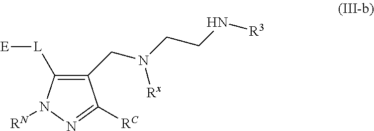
C1(CN(CCN[R3])[Rx])=C([L][E])N([RN])N=C1[RC]
